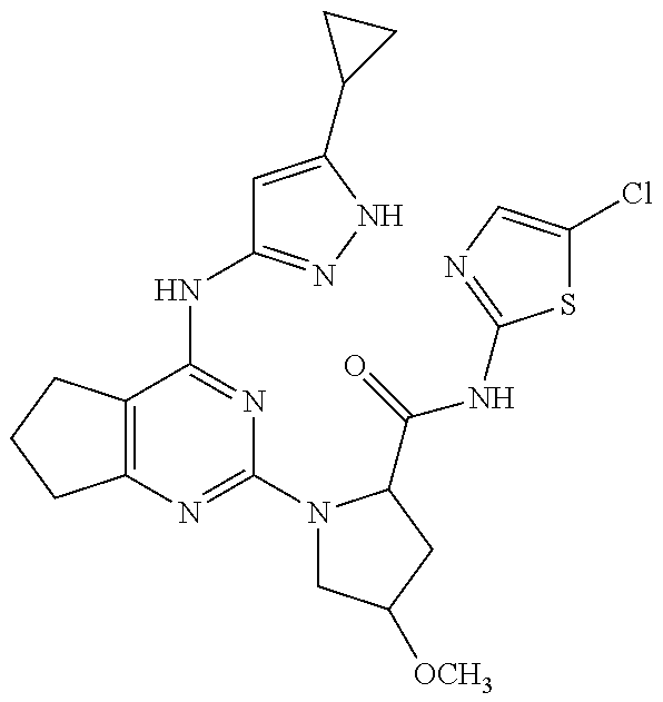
C12=C(C(NC3=NNC(C4CC4)=C3)=NC(N3CC([OCH3])CC3C(=O)NC3=NC=C(Cl)S3)=N1)CCC2
